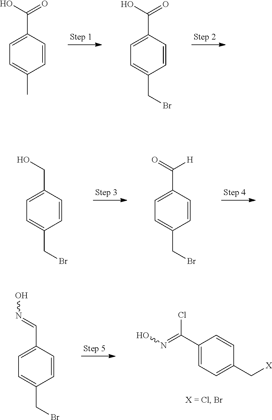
C1=CC(C(O)=O)=CC=C1C.C1=C(C(O)=O)C=CC(CBr)=C1.C1=C(CO)C=CC(CBr)=C1.C1=C(C(=O)[H])C=CC(CBr)=C1.C1(C(=NO)Cl)=CC=C(C[X])C=C1.C1=C(C=NO)C=CC(CBr)=C1
